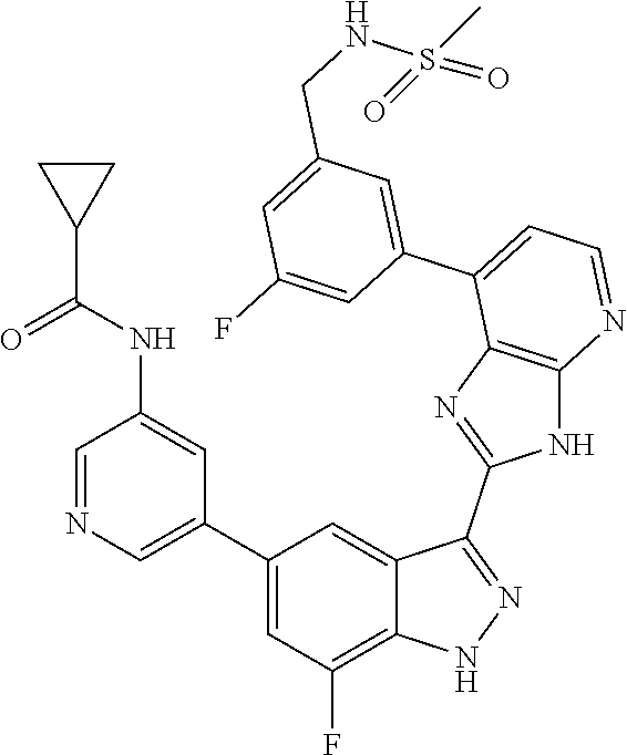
C1=NC=C(C2=CC(F)=C3C(=C2)C(C2=NC4=C(N2)N=CC=C4C2=CC(CNS(=O)(C)=O)=CC(F)=C2)=NN3)C=C1NC(C1CC1)=O
